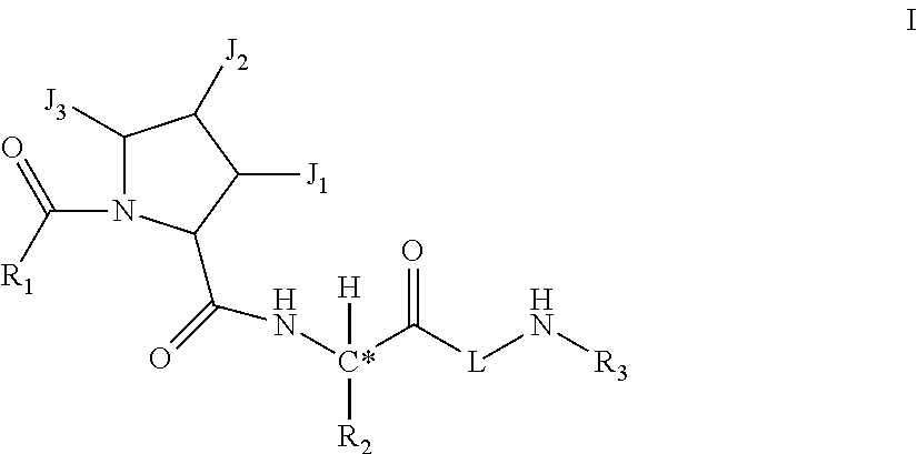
C1([J3])N(C([R1])=O)C(C(=O)N[C*](C([L]N[R3])=O)([R2])[H])C([J1])C1[J2]
